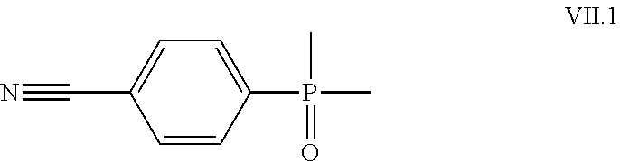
C1=CC(P(C)(C)=O)=CC=C1C#N
